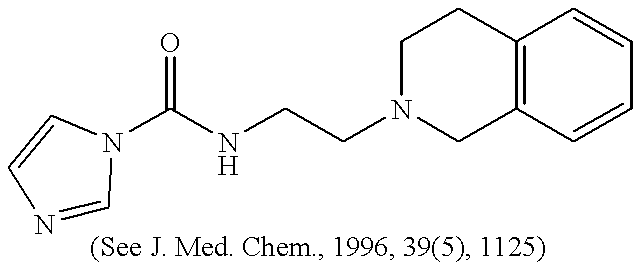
C(NCCN1CCC2=C(C1)C=CC=C2)(=O)N1C=NC=C1
